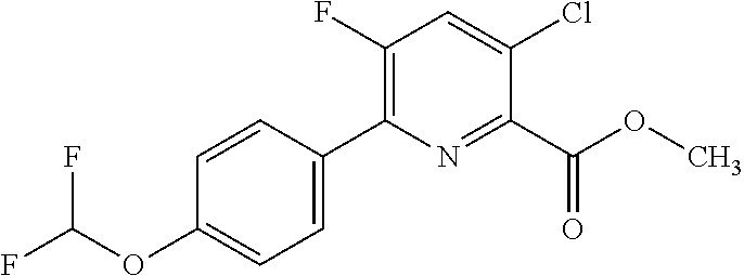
C1(C2=C(F)C=C(Cl)C(C(OC)=O)=N2)=CC=C(OC(F)F)C=C1
